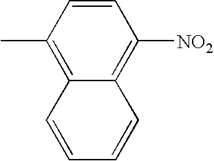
C12=C(C)C=CC([NO2])=C1C=CC=C2
